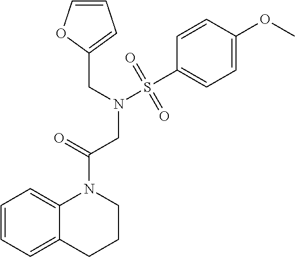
C1=CC=C2C(=C1)N(C(=O)CN(S(C1=CC=C(OC)C=C1)(=O)=O)CC1=CC=CO1)CCC2
